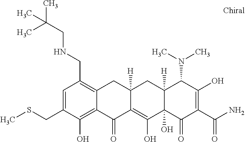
C12([H])C(O)(C(=O)C(C(N)=O)=C(O)C1N(C)C)C(O)=C1C([H])(C2)CC2=C(CNCC(C)(C)C)C=C(CSC)C(O)=C2C1=O
